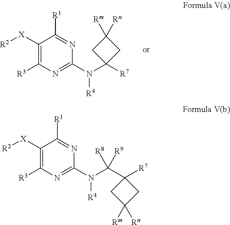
C1([X][R2])=C([R3])N=C(N(C2([R7])CC([Rm])([Rn])C2)[R4])N=C1[R1].C1([X][R2])=C([R3])N=C(N(C(C2([R7])CC([Rm])([Rn])C2)([R8])[R9])[R4])N=C1[R1]
